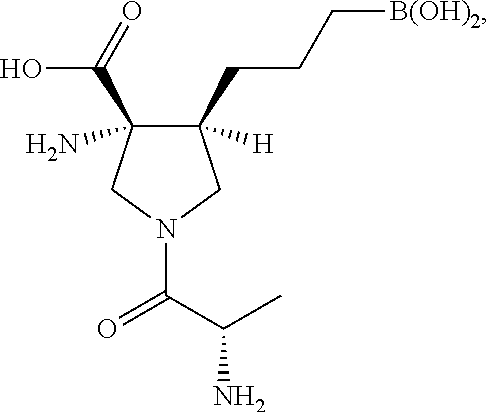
C1([H])(CCC[B(OH)2])C(N)(C(=O)O)CN(C(C(C)N)=O)C1
